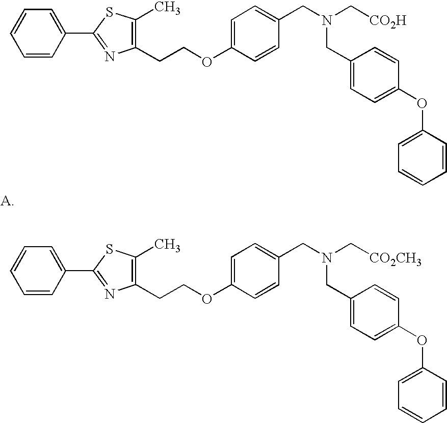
C1=CC(C2=NC(CCOC3=CC=C(CN(C[CO2CH3])CC4=CC=C(OC5=CC=CC=C5)C=C4)C=C3)=C(C)S2)=CC=C1.C1=CC(C2=NC(CCOC3=CC=C(CN(C[CO2H])CC4=CC=C(OC5=CC=CC=C5)C=C4)C=C3)=C(C)S2)=CC=C1
